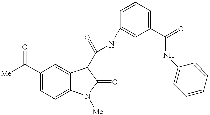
[Me]C(C1=CC=C2C(=C1)C(C(NC1=CC(C(=O)NC3=CC=CC=C3)=CC=C1)=O)C(=O)N2[Me])=O
